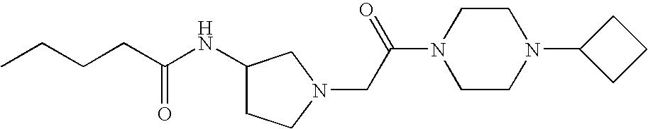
C(NC1CCN(CC(N2CCN(C3CCC3)CC2)=O)C1)(CCCC)=O
